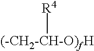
[R4][(-CH2-CH-O)fH]
